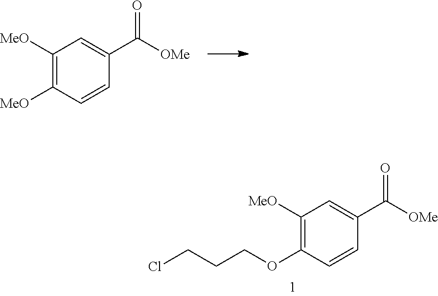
C1([MeO])=C(OCCCCl)C=CC(C([OMe])=O)=C1.C1([MeO])=C([MeO])C=CC(C([OMe])=O)=C1
